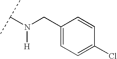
N([H])(CC1=CC=C(Cl)C=C1)C(C)C
